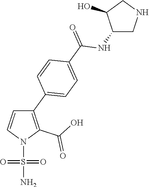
C1(C2=CC=C(C(=O)NC3CNCC3O)C=C2)=C(C(O)=O)N(S(N)(=O)=O)C=C1
